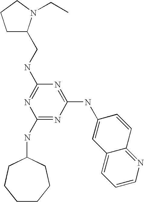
C(NC1=NC(NC2CCCCCC2)=NC(NC2=CC3=CC=CN=C3C=C2)=N1)C1CCCN1CC
